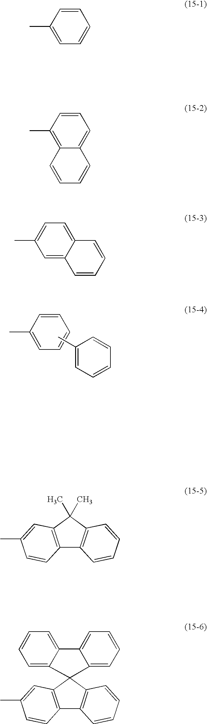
CC1=CC=CC=C1.CC1=CC=CC=C1.CC1=CC=CC=C1.C12=CC=CC(C)=C1C=CC=C2.C1=C2C(=CC=C1C)C=CC=C2.C12=C(C(C)(C)C3=C1C=CC=C3)C=C(C)C=C2.C12=C(C=C(C)C=C1)C1(C3=C2C=CC=C3)C2=CC=CC=C2C2=CC=CC=C21
